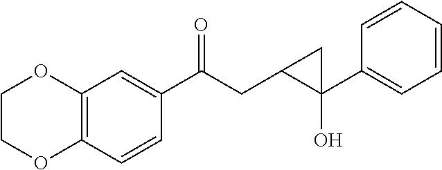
C1COC2=C(O1)C=C(C(CC1CC1(O)C1=CC=CC=C1)=O)C=C2
